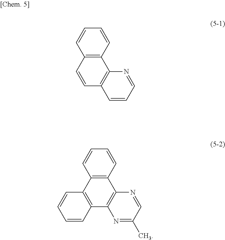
C12=C(C=CC=C1)C1=C(C=C2)C=CC=N1.C12=C(C=CC=C1)C1=C(C3=C2C=CC=C3)N=C(C)C=N1
